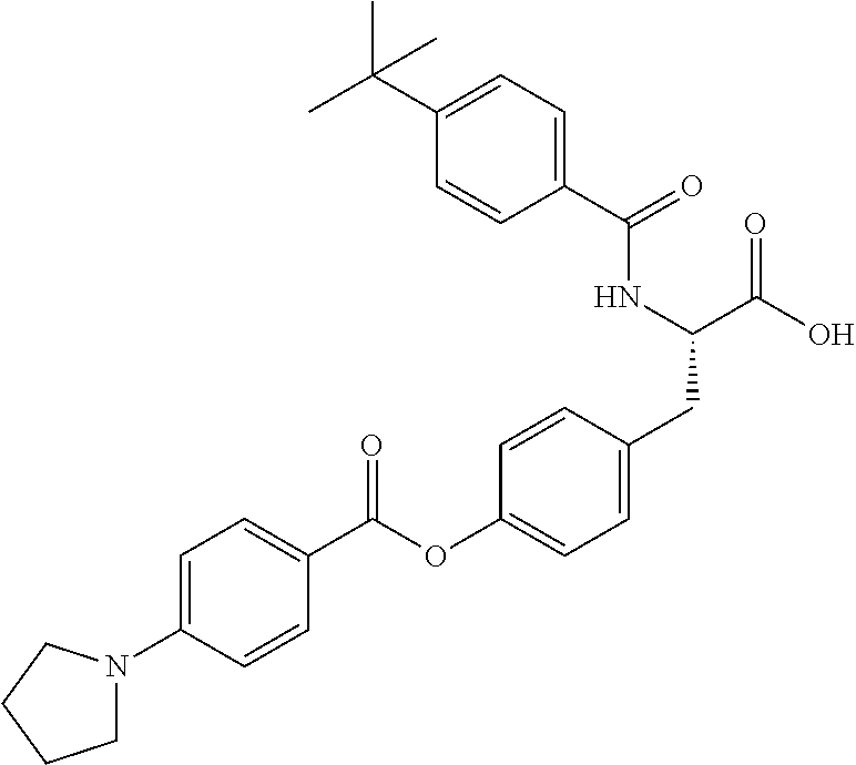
C1=C(N2CCCC2)C=CC(C(OC2=CC=C(CC(C(O)=O)NC(C3=CC=C(C(C)(C)C)C=C3)=O)C=C2)=O)=C1
